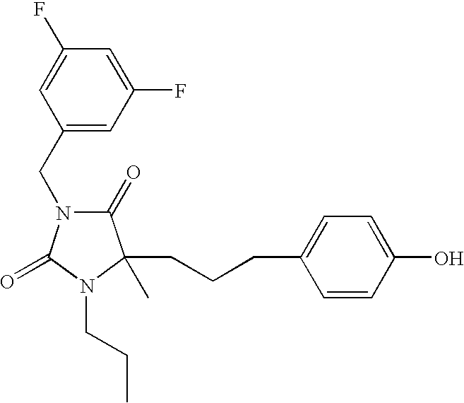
C(CCC1=CC=C(O)C=C1)C1(C)C(=O)N(CC2=CC(F)=CC(F)=C2)C(=O)N1CCC
